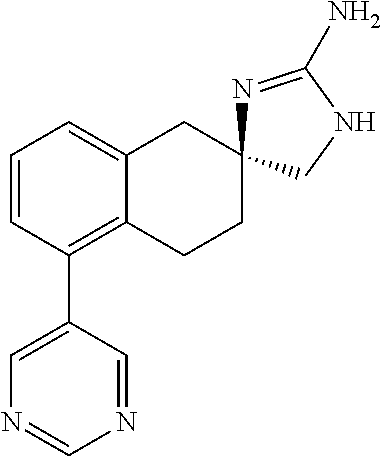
C1=CC(C2=CN=CN=C2)=C2C(=C1)CC1(CC2)N=C(N)NC1
